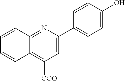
C12=NC(C3=CC=C(O)C=C3)=CC([COO-])=C1C=CC=C2
